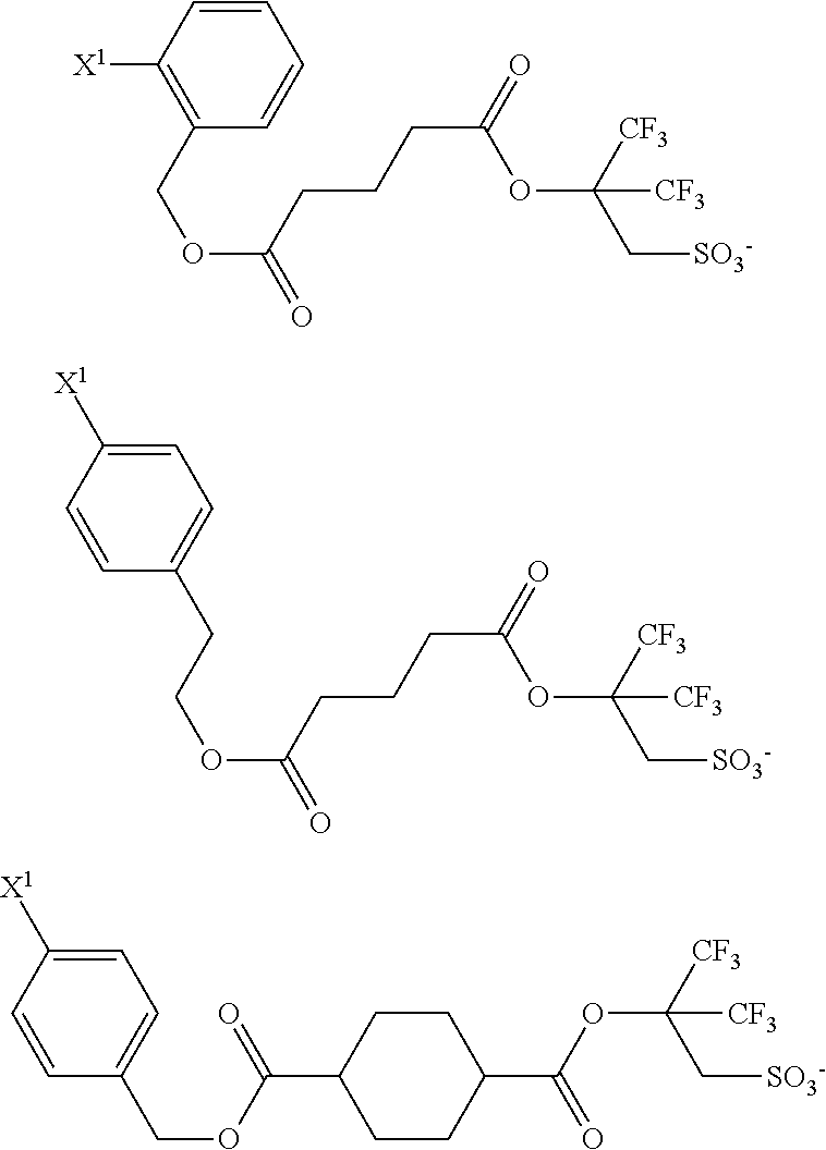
C(=O)(OC(C[SO3-])([CF3])[CF3])CCCC(OCC1=C([X1])C=CC=C1)=O.C(=O)(OC(C[SO3-])([CF3])[CF3])CCCC(OCCC1=CC=C([X1])C=C1)=O.O(CC1=CC=C([X1])C=C1)C(=O)C1CCC(C(=O)OC(C[SO3-])([CF3])[CF3])CC1
